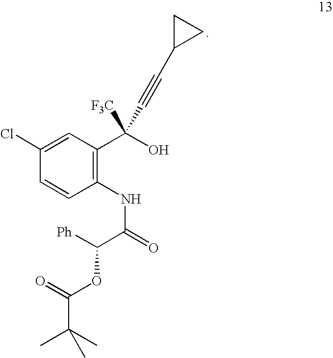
C1(Cl)=CC(C(O)([F3C])C#CC2CC2)=C(NC(=O)C([Ph])OC(=O)C(C)(C)C)C=C1
